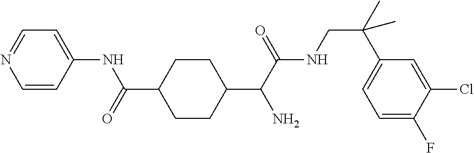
C1=CC(NC(=O)C2CCC(C(C(NCC(C3=CC=C(F)C(Cl)=C3)(C)C)=O)N)CC2)=CC=N1
